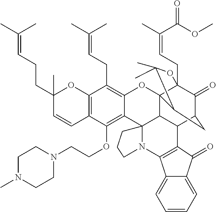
C12=C(C(OCCN3CCN(C)CC3)=C3C(=C1CC=C(C)C)OC14C5(CC=C(C)C(OC)=O)C(=O)C(CC1C(C)(C)O5)C1C4C34N(CCC4)C3=C1C(=O)C1=CC=CC=C13)C=CC(CCC=C(C)C)(C)O2
